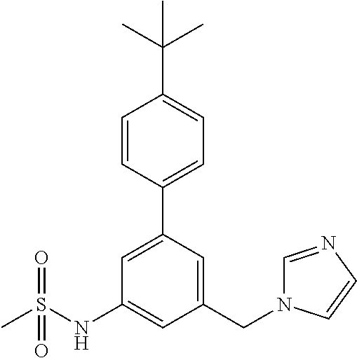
C1=CC(C2=CC(NS(=O)(C)=O)=CC(CN3C=NC=C3)=C2)=CC=C1C(C)(C)C
